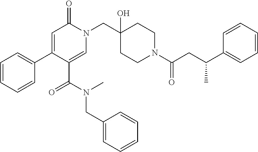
N1(CC2(O)CCN(C(=O)CC(C3=CC=CC=C3)C)CC2)C(=O)C=C(C2=CC=CC=C2)C(C(N(C)CC2=CC=CC=C2)=O)=C1
